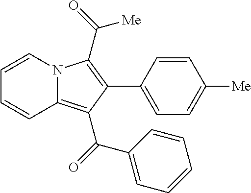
C1(C2=C(C([Me])=O)N3C(=C2C(=O)C2=CC=CC=C2)C=CC=C3)=CC=C([Me])C=C1
